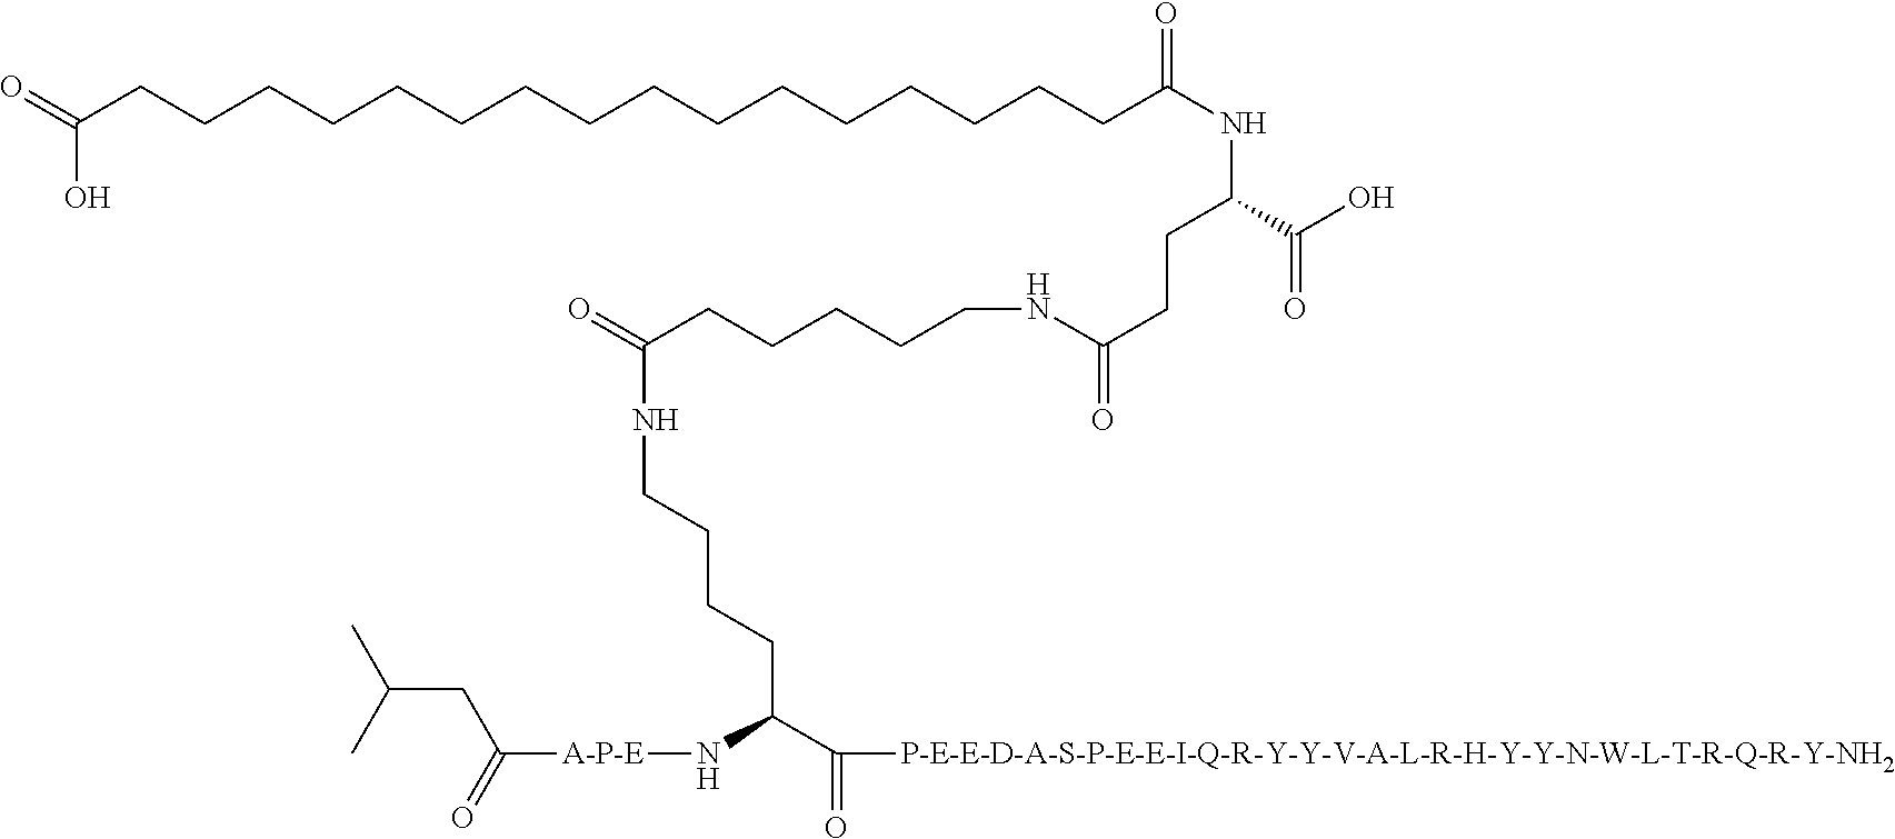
O=C(CCCCCCCCCCCCCCCCC(NC(C(O)=O)CCC(=O)NCCCCCC(=O)NCCCCC(N[A-P-E]C(CC(C)C)=O)C(=O)[P-E-E-D-A-S-P-E-E-I-Q-R-Y-Y-V-A-L-R-H-Y-Y-N-W-L-T-R-Q-R-Y-NH2])=O)O
